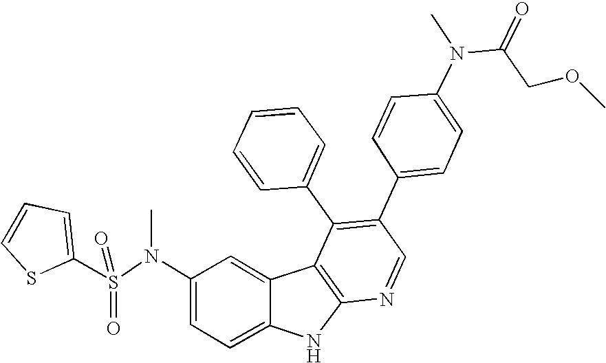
N(C1=CC=C2C(=C1)C1=C(N2)N=CC(C2=CC=C(N(C(COC)=O)C)C=C2)=C1C1=CC=CC=C1)(S(C1=CC=CS1)(=O)=O)C
